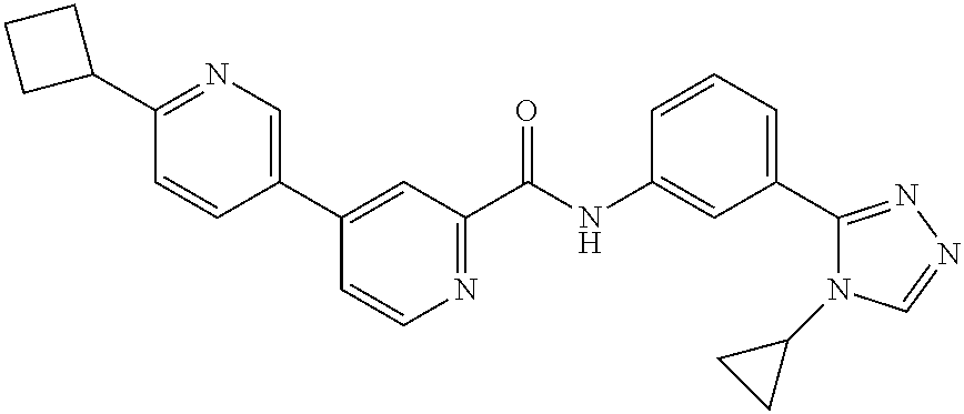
C1(C2=CN=C(C3CCC3)C=C2)=CC(C(NC2=CC(C3=NN=CN3C3CC3)=CC=C2)=O)=NC=C1
